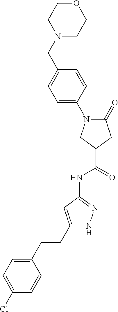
C1(Cl)=CC=C(CCC2=CC(NC(=O)C3CN(C4=CC=C(CN5CCOCC5)C=C4)C(=O)C3)=NN2)C=C1
